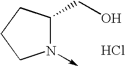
N1(->C)C(CO)CCC1.Cl
